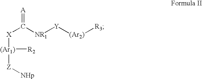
[X](C([NR1][Y][(Ar2)][R3])=[A])[(Ar1)]([Z][NHp])[R2]
